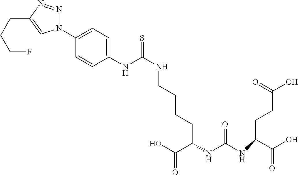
OC(C(NC(NC(CCC(O)=O)C(O)=O)=O)CCCCNC(=S)NC1=CC=C(N2N=NC(CCCF)=C2)C=C1)=O
